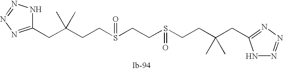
S(=O)(CCS(=O)CCC(CC1=NN=NN1)(C)C)CCC(CC1=NN=NN1)(C)C
